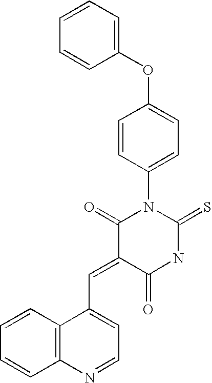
C1=CC=C(OC2=CC=C(N3C(=S)NC(=O)C(=CC4=CC=NC5=C4C=CC=C5)C3=O)C=C2)C=C1
